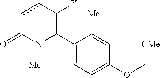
C1(C2=C([Y])ccC(=O)N2[Me])=CC=C(OC[OMe])C=C1[Me]
